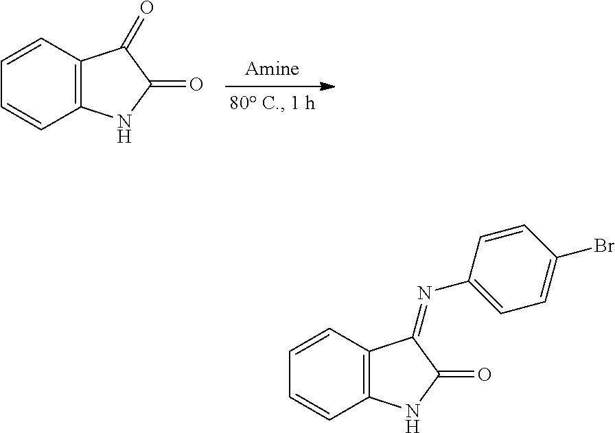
C1=CC2=C(C=C1)NC(=O)C2=O.C1=CC2=C(C=C1)NC(=O)C2=NC1=CC=C(Br)C=C1
